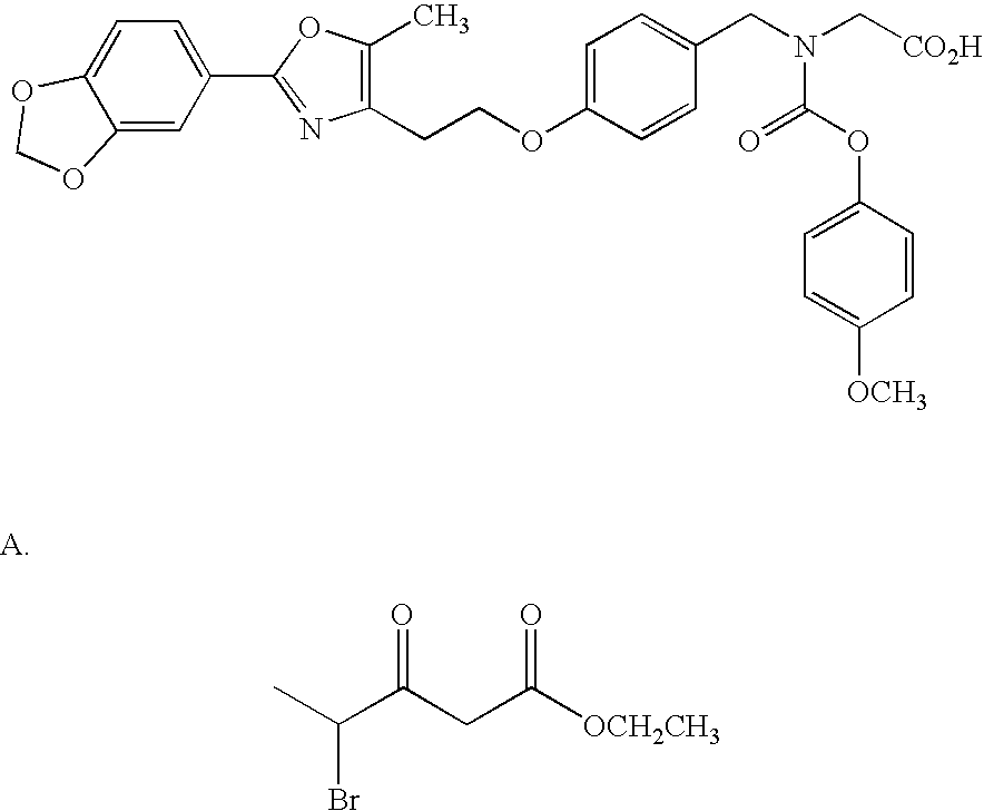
C1=C(OCCC2=C(C)OC(C3=CC=C4C(=C3)OCO4)=N2)C=CC(CN(C[CO2H])C(OC2=CC=C([OCH3])C=C2)=O)=C1.CC(C(CC([OCH2CH3])=O)=O)Br
